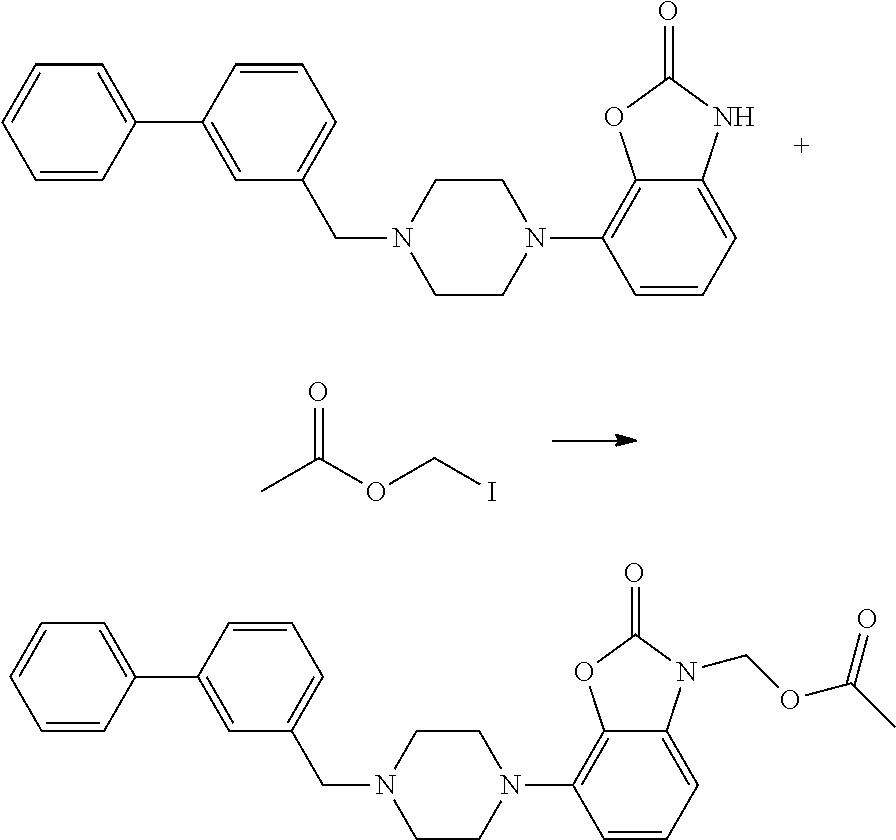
C1=CC=CC(C2=CC(CN3CCN(C4=C5C(=CC=C4)NC(=O)O5)CC3)=CC=C2)=C1.CC(OCI)=O.C1=CC=CC(C2=CC(CN3CCN(C4=C5C(=CC=C4)N(COC(C)=O)C(=O)O5)CC3)=CC=C2)=C1
